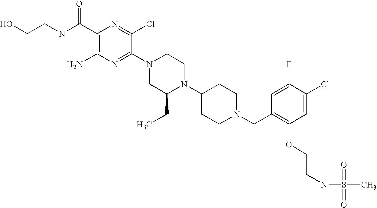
C1(C(NCCO)=O)=C(N)N=C(N2CC(CC)N(C3CCN(CC4=C(OCCNS(C)(=O)=O)C=C(Cl)C(F)=C4)CC3)CC2)C(Cl)=N1
